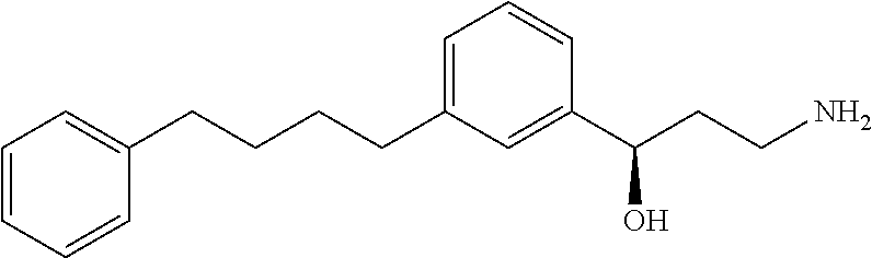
C1(CCCCC2=CC=CC(C(CCN)O)=C2)=CC=CC=C1
